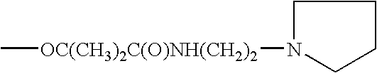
C[OC(CH3)2C(O)NH(CH2)2]N1CCCC1
